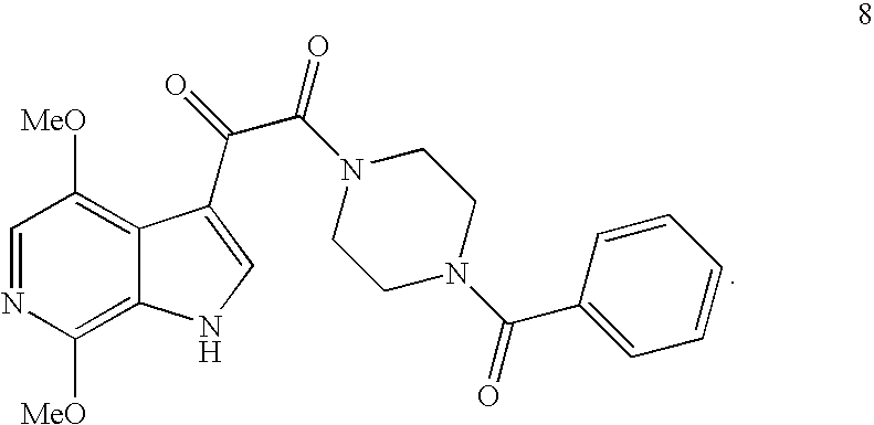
C1=NC([MeO])=C2C(=C1[MeO])C(C(C(N1CCN(C(C3=CC=CC=C3)=O)CC1)=O)=O)=CN2
